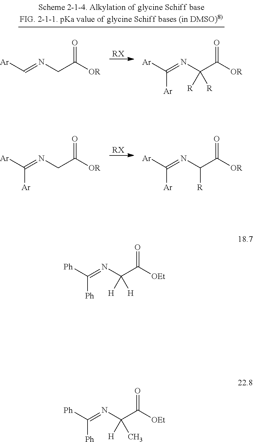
[RX].[Ar]C=NCC([OR])=O.[Ar]C(=NC(C([OR])=O)([R])[R])[Ar].[RX].[Ar]C(=NCC([OR])=O)[Ar].[Ar]C(=NC(C([OR])=O)[R])[Ar].[Ph]C(=NC(C([OEt])=O)([H])[H])[Ph].[Ph]C(=NC(C([OEt])=O)([H])C)[Ph]
